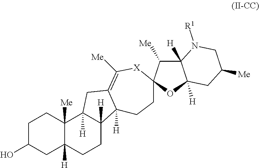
C1C(O)CC2([H])C([Me])(C1)C1([H])C([H])(CC2)C2([H])C(=C([Me])[X]C3(C([Me])C4([H])C([H])(O3)CC([Me])CN4[R1])CC2)C1
